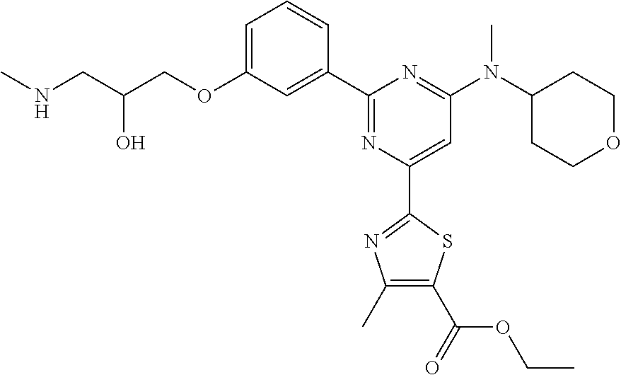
C1=C(OCC(CNC)O)C=C(C2=NC(C3=NC(C)=C(C(=O)OCC)S3)=CC(N(C3CCOCC3)C)=N2)C=C1
